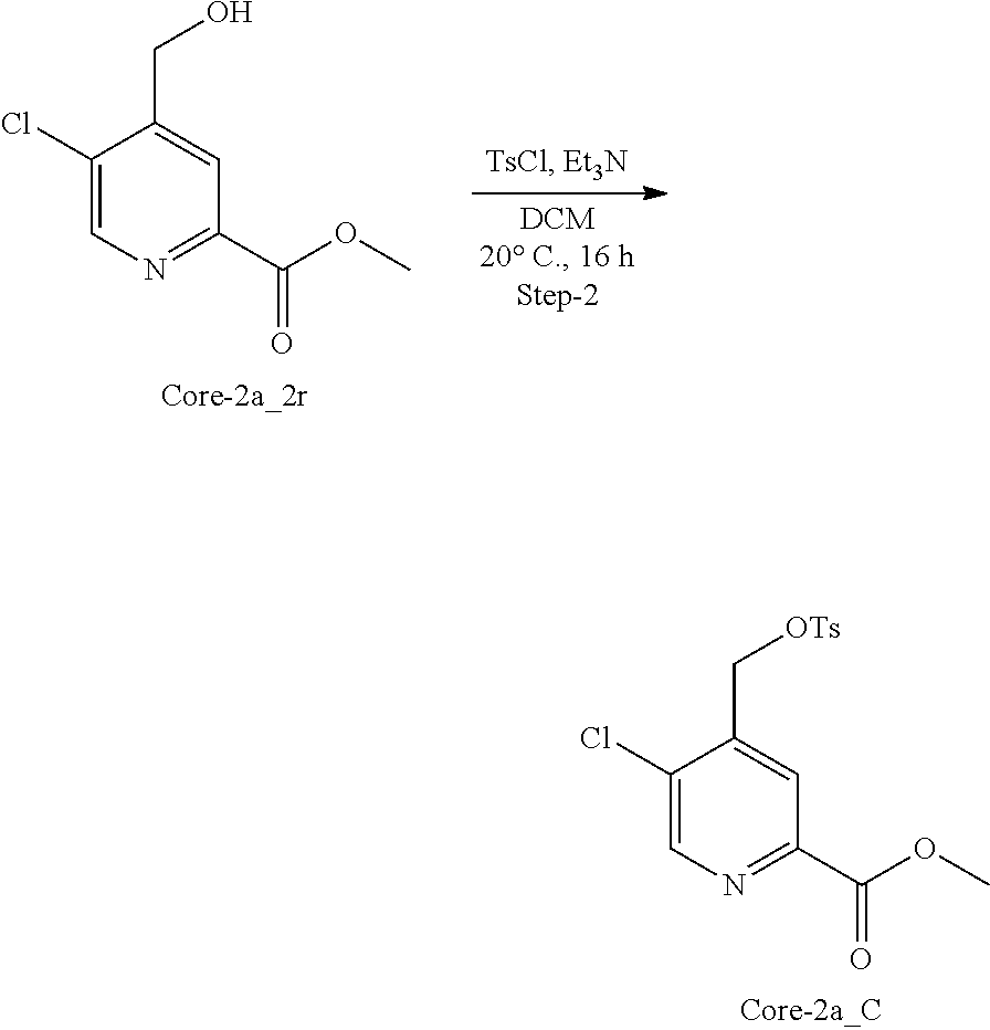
C1(Cl)=CN=C(C(=O)OC)C=C1C[OTs].C1(Cl)=CN=C(C(=O)OC)C=C1CO
